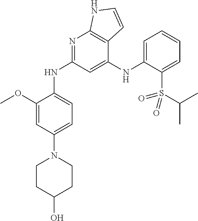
C1CC(O)CCN1C1=CC=C(NC2=NC3=C(C(NC4=CC=CC=C4S(=O)(=O)C(C)C)=C2)C=CN3)C(OC)=C1
